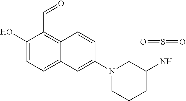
C1(O)=CC=C2C(=C1C=O)C=CC(N1CCCC(NS(C)(=O)=O)C1)=C2
